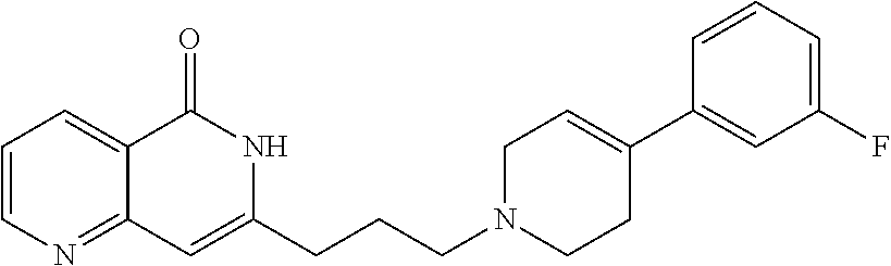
C1=CN=C2C(=C1)C(=O)NC(CCCN1CC=C(C3=CC(F)=CC=C3)CC1)=C2
